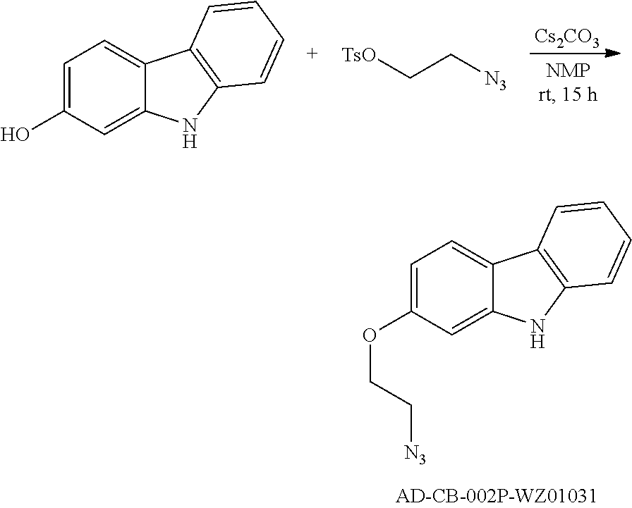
[Cs2CO3].C1=C(O)C=C2C(=C1)C1=C(N2)C=CC=C1.[TsO]CC[N3].C1=C(OCC[N3])C=C2C(=C1)C1=C(N2)C=CC=C1
